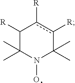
C1([R])C(C)(C)N(O)C(C)(C)c([R])c1[R]
